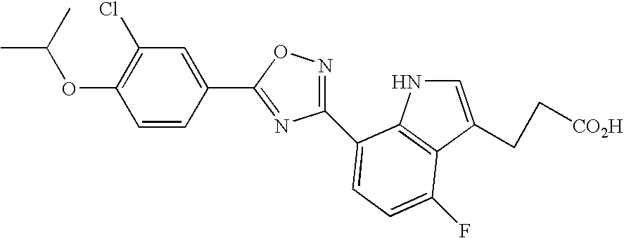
C1=CC(C2=NC(C3=CC=C(F)C4=C3NC=C4CC[CO2H])=NO2)=CC(Cl)=C1OC(C)C
